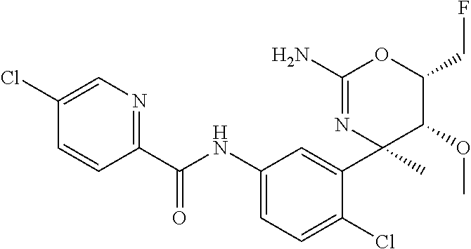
C1(C(NC2=CC=C(Cl)C(C3(C)C(OC)C(CF)OC(N)=N3)=C2)=O)=NC=C(Cl)C=C1
